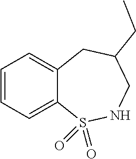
C1=CC=C2C(=C1)CC(CC)CNS2(=O)=O
